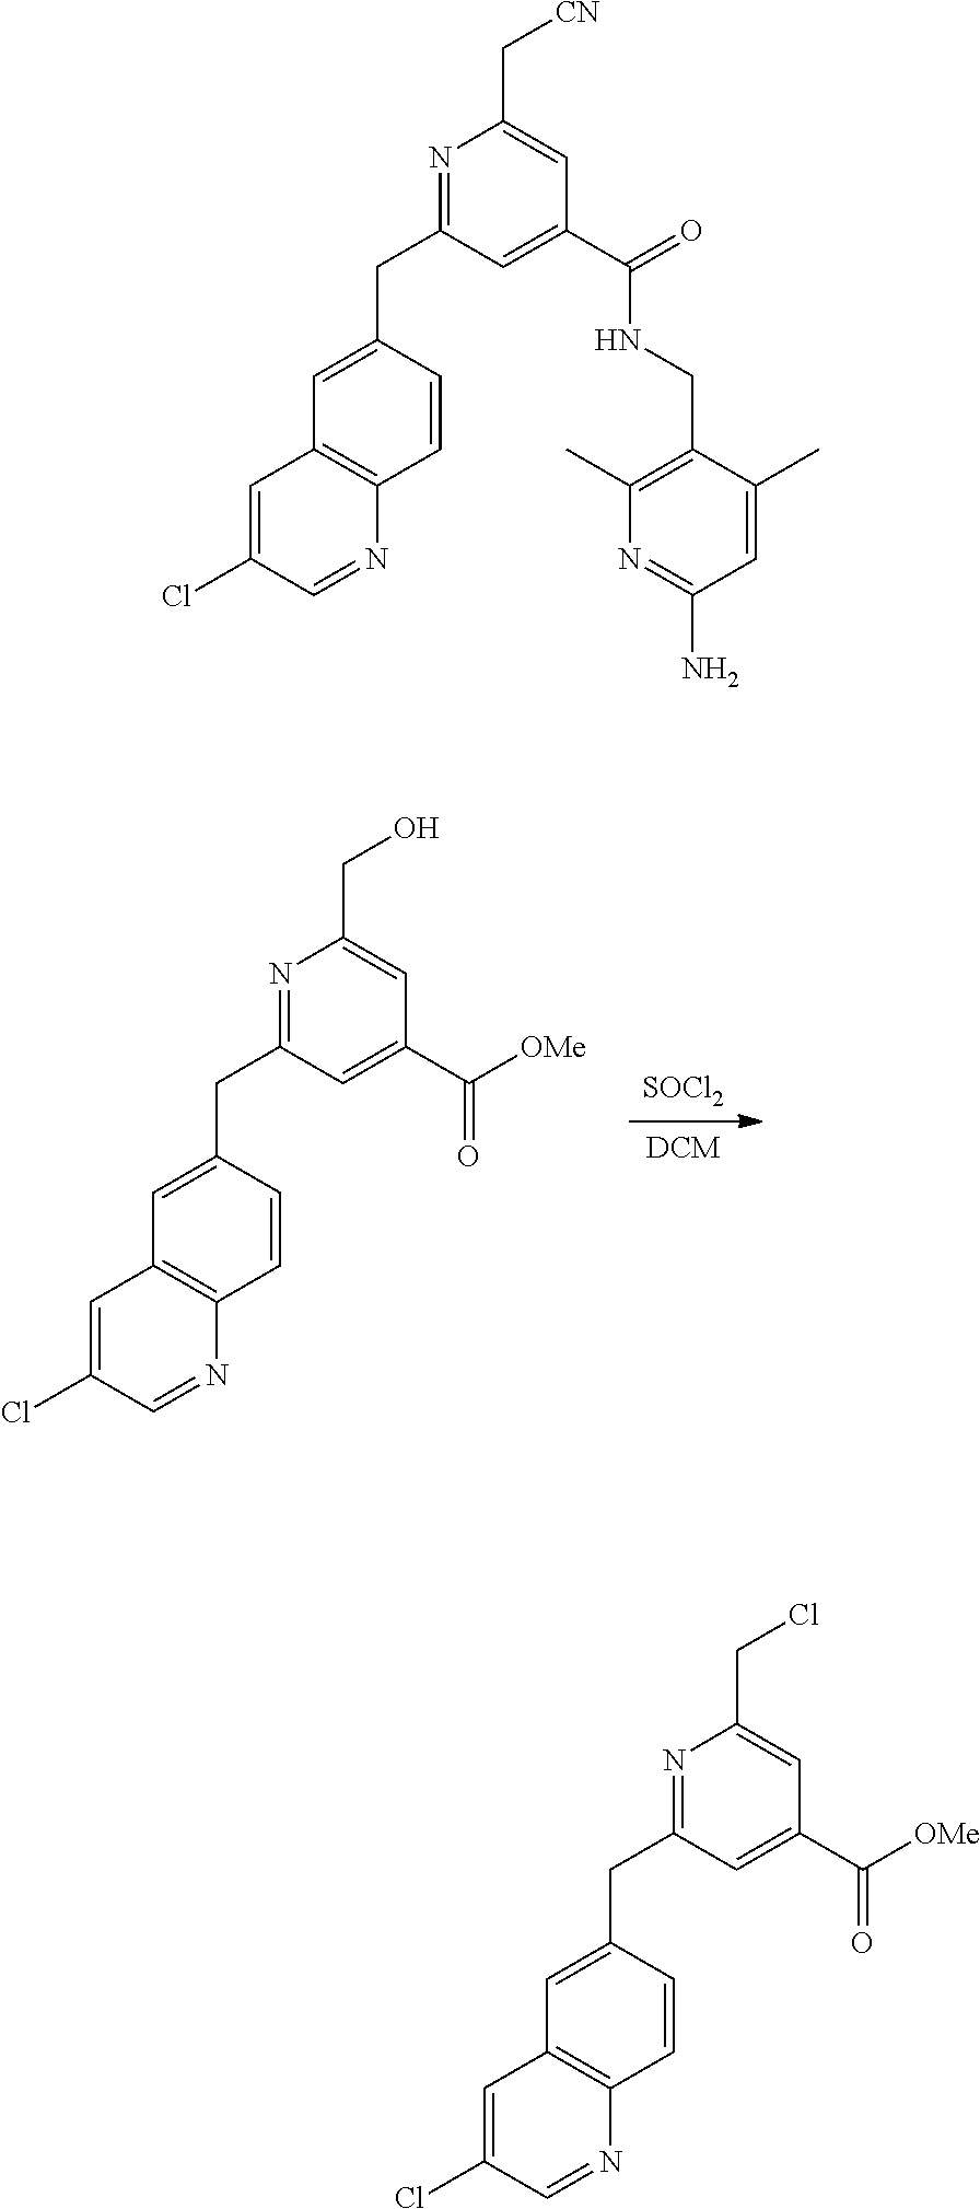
[DCM].[SOCl2].C1(CC2=NC(CO)=CC(C([OMe])=O)=C2)=CC2=C(C=C1)N=CC(Cl)=C2.C1(CC2=NC(C[CN])=CC(C(=O)NCC3=C(C)N=C(N)C=C3C)=C2)=CC2=C(C=C1)N=CC(Cl)=C2.C1(CC2=NC(CCl)=CC(C([OMe])=O)=C2)=CC2=C(C=C1)N=CC(Cl)=C2
